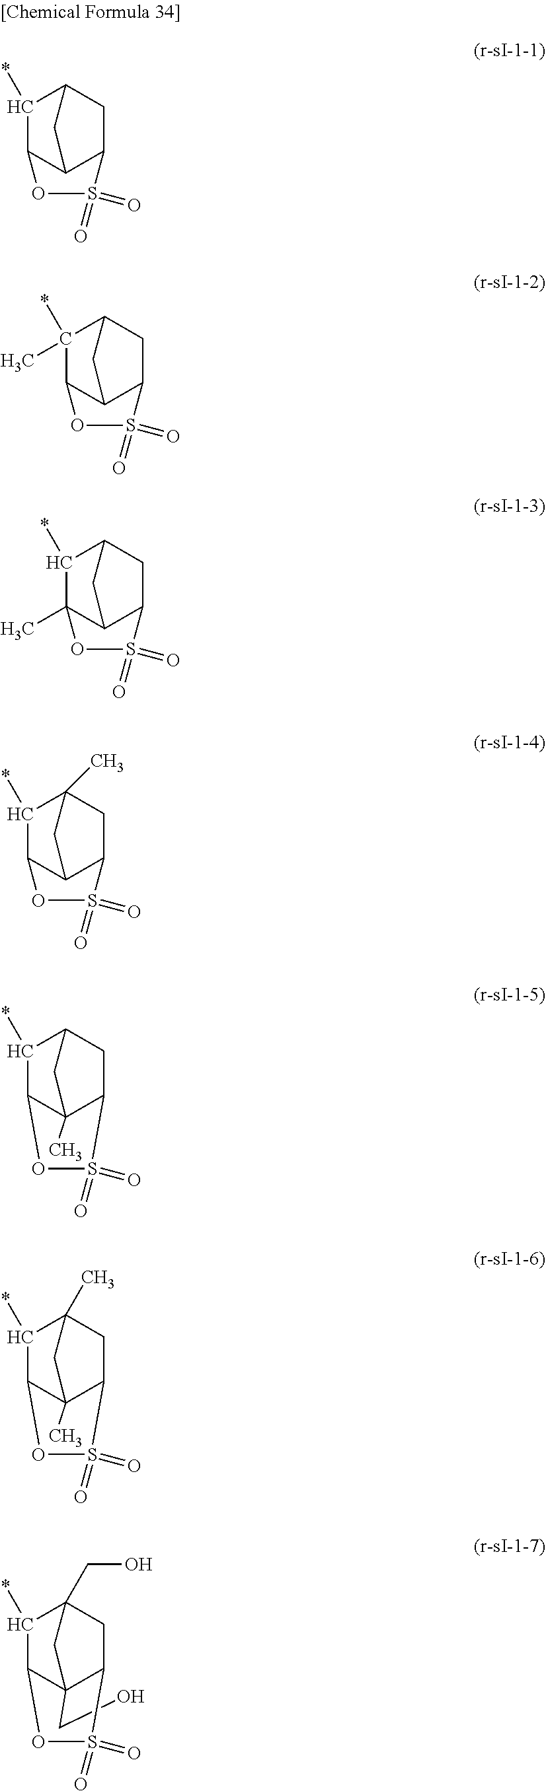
C1(*)C2C3C(CC1C3)S(=O)(=O)O2.C1(*)(C)C2C3C(CC1C3)S(=O)(=O)O2.C1(*)C2(C)C3C(CC1C3)S(=O)(=O)O2.C1(*)C2C3C(CC1(C)C3)S(=O)(=O)O2.C1(*)C2C3(C)C(CC1C3)S(=O)(=O)O2.C1(*)C2C3(C)C(CC1(C)C3)S(=O)(=O)O2.C(C12C3C(*)C(CO)(CC1S(=O)(=O)O3)C2)O
